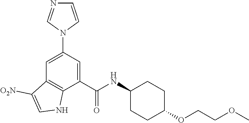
C1=C(N2C=CN=C2)C=C(C(NC2CCC(OCCOC)CC2)=O)C2=C1C([O2N])=CN2
